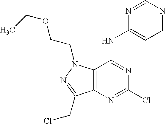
C12=C(C(NC3=CC=NC=N3)=NC(Cl)=N1)N(CCOCC)N=C2CCl
